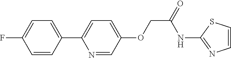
C1(C2=CC=C(OCC(=O)NC3=NC=CS3)C=N2)=CC=C(F)C=C1
